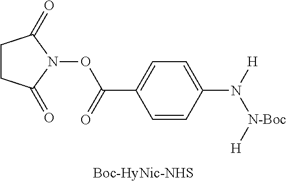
C1CC(=O)N(OC(C2=CC=C(N([N-Boc][H])[H])C=C2)=O)C1=O
